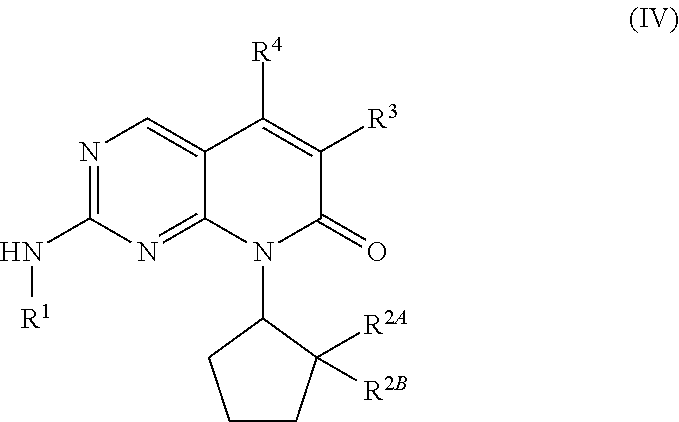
N1=C(N[R1])N=C2C(=C1)C([R4])=C([R3])C(=O)N2C1CCCC1([R2A])[R2B]
